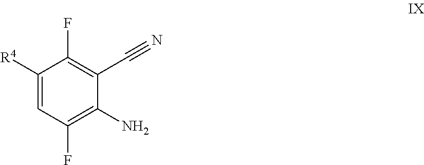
C1([R4])=CC(F)=C(N)C(C#N)=C1F
